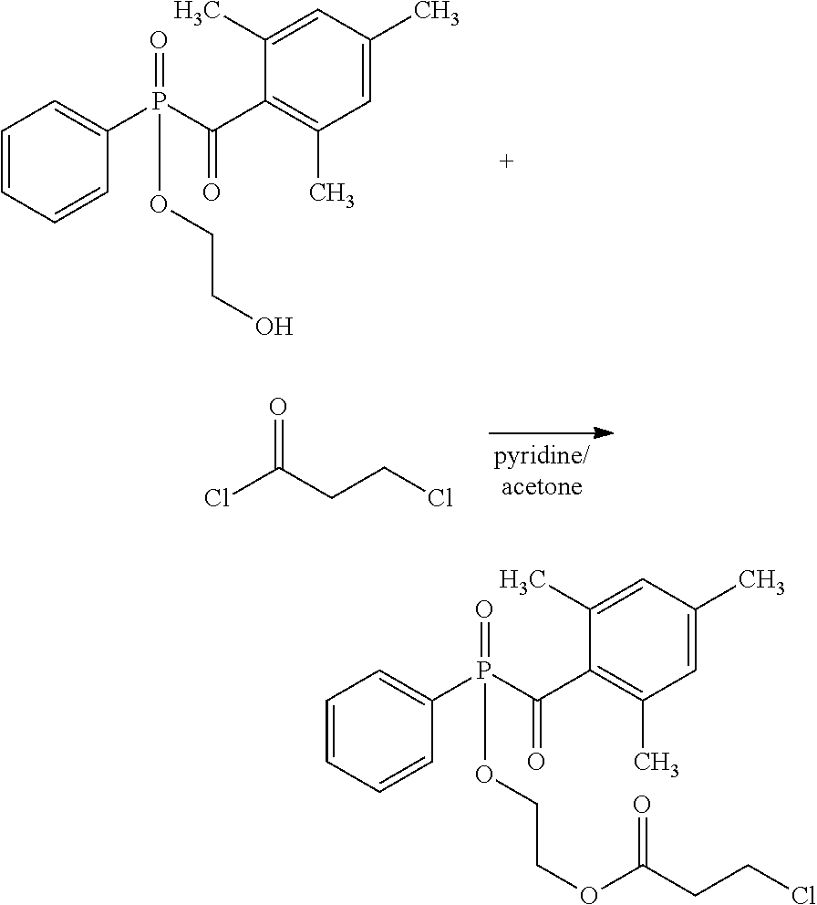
C1=CC=CC(P(C(C2=C(C)C=C(C)C=C2C)=O)(=O)OCCO)=C1.ClC(CCCl)=O.C1=CC=CC(P(C(C2=C(C)C=C(C)C=C2C)=O)(=O)OCCOC(CCCl)=O)=C1
